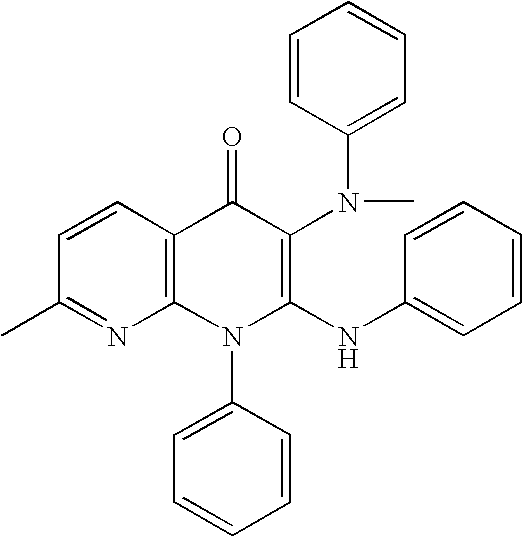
C1(C)=NC2=C(C=C1)C(=O)C(N(C)C1=CC=CC=C1)=C(NC1=CC=CC=C1)N2C1=CC=CC=C1
